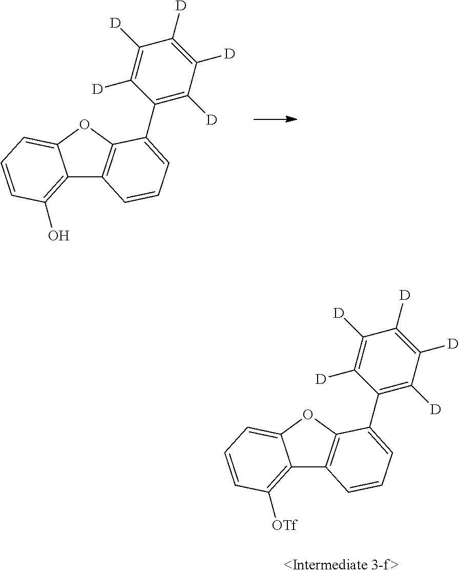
C12=C(O)C=CC=C1OC1=C2C=CC=C1C1=C([D])C([D])=C([D])C([D])=C1[D].C12=C([OTf])C=CC=C1OC1=C2C=CC=C1C1=C([D])C([D])=C([D])C([D])=C1[D]
